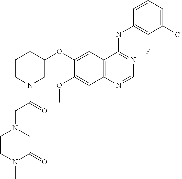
C12=C(N=CN=C1NC1=C(F)C(Cl)=CC=C1)C=C(OC)C(OC1CCCN(C(=O)CN3CCN(C)C(=O)C3)C1)=C2
